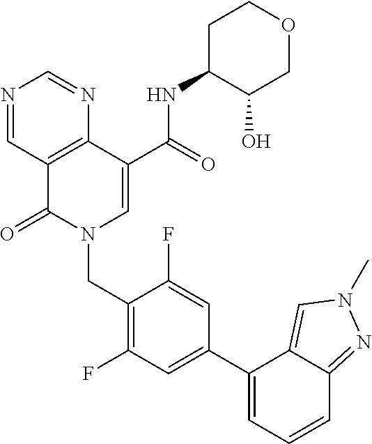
N1=CC2=C(N=C1)C(C(=O)NC1C(O)COCC1)=CN(CC1=C(F)C=C(C3=CC=CC4=NN(C)C=C34)C=C1F)C2=O
